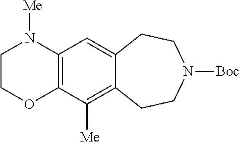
C12=C(C=C3C(=C1[Me])CCN([Boc])CC3)N([Me])CCO2
